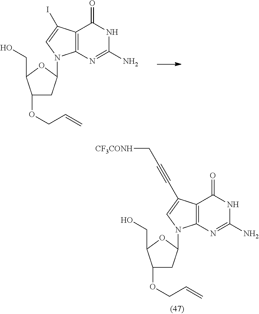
C1(OCC=C)CC(N2C3=C(C(=O)NC(N)=N3)C(I)=C2)OC1CO.C1(OCC=C)CC(N2C3=C(C(=O)NC(N)=N3)C(C#CC[CF3CONH])=C2)OC1CO
